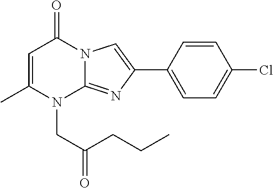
C1=C(C)N(CC(CCC)=O)C2=NC(C3=CC=C(Cl)C=C3)=CN2C1=O
